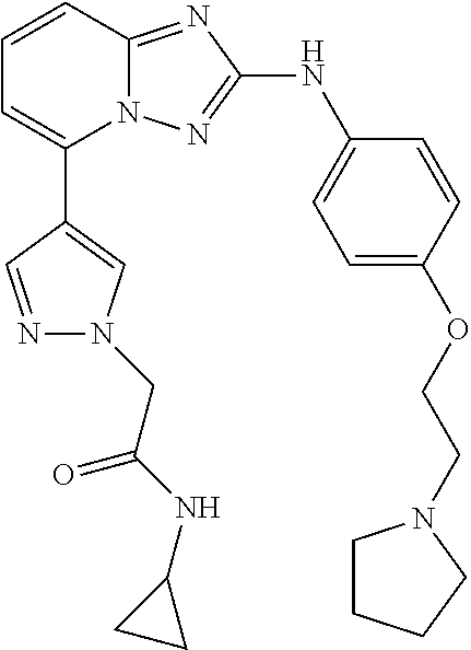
C1=CC2=NC(NC3=CC=C(OCCN4CCCC4)C=C3)=NN2C(C2=CN(CC(NC3CC3)=O)N=C2)=C1
